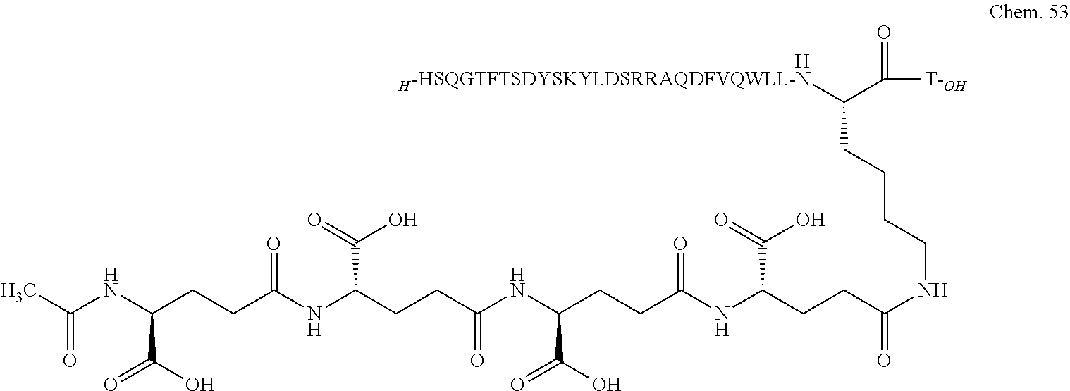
[H-HSQGTFTSDYSKYLDSRRAQDFVQWLL-N]C(C([T-OH])=O)CCCCNC(=O)CCC(NC(CCC(C(=O)O)NC(=O)CCC(C(O)=O)NC(=O)CCC(C(O)=O)NC(=O)C)=O)C(=O)O.[H]
